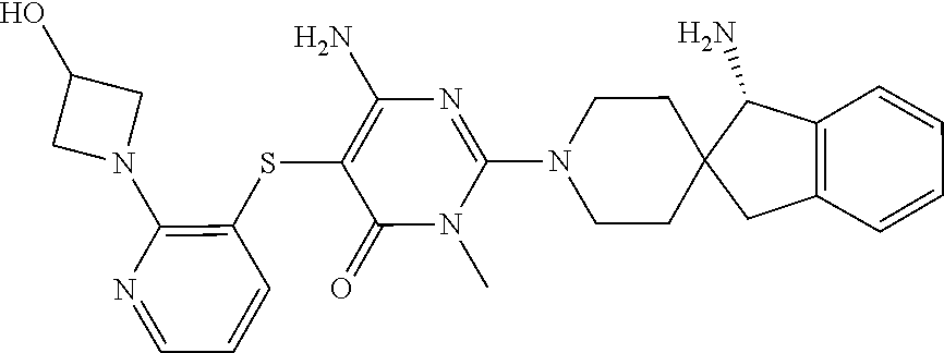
N1(C)C(N2CCC3(C(N)C4=C(C=CC=C4)C3)CC2)=NC(N)=C(SC2=C(N3CC(O)C3)N=CC=C2)C1=O
